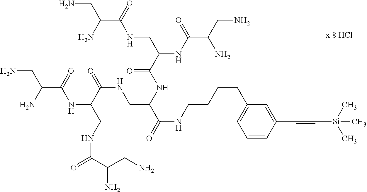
C(C(N)CN)(=O)NC(CNC(=O)C(CN)N)C(=O)NCC(C(=O)NCCCCC1=CC=CC(C#C[Si](C)(C)C)=C1)NC(C(CNC(C(N)CN)=O)NC(=O)C(CN)N)=O
